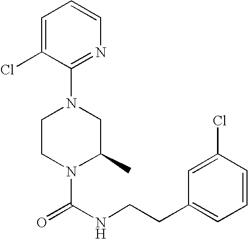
C1(N2CCN(C(=O)NCCC3=CC=CC(Cl)=C3)C(C)C2)=NC=CC=C1Cl
